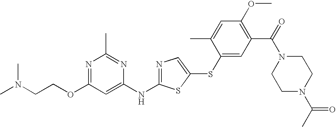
N1=C(OCCN(C)C)C=C(NC2=NC=C(SC3=CC(C(=O)N4CCN(C(C)=O)CC4)=C(OC)C=C3C)S2)N=C1C
